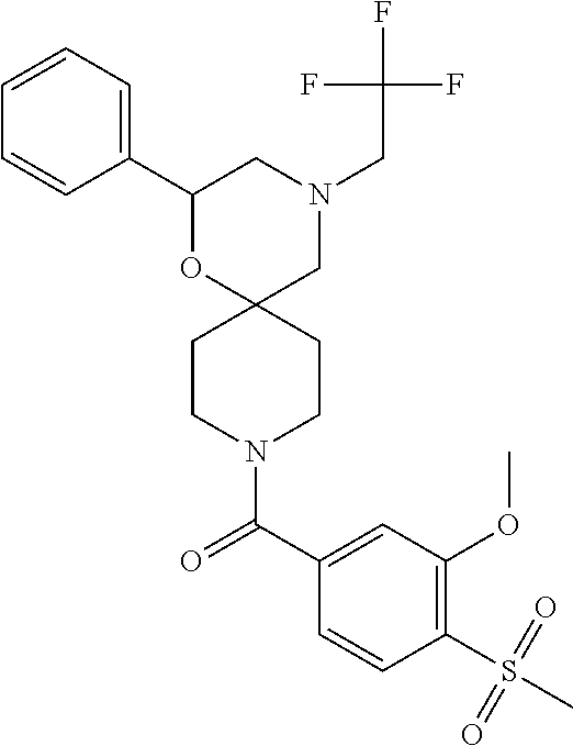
N1(CC(F)(F)F)CC2(OC(C3=CC=CC=C3)C1)CCN(C(C1=CC(OC)=C(S(C)(=O)=O)C=C1)=O)CC2
